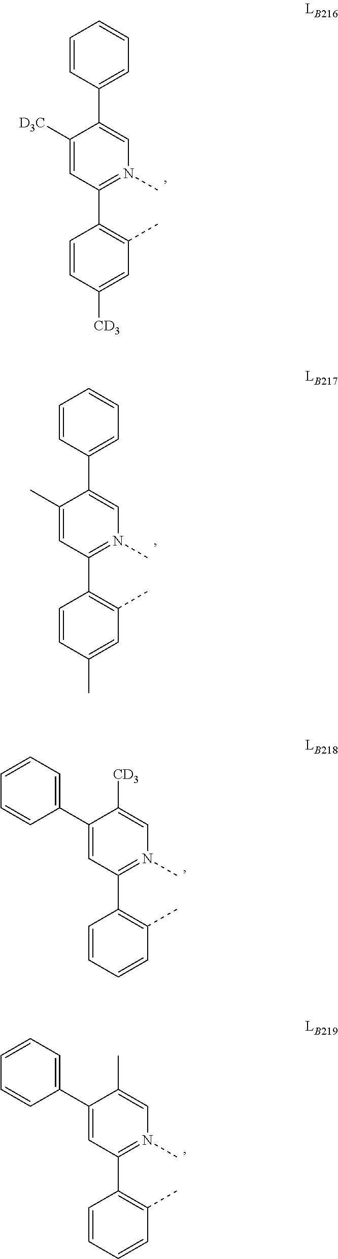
C1=CC(C)=CC(C)=C1C1=N(C)C=C(C2=CC=CC=C2)C(C)=C1.C1=CC([CD3])=CC(C)=C1C1=N(C)C=C(C2=CC=CC=C2)C([D3C])=C1.C1=CC=CC(C)=C1C1=N(C)C=C([CD3])C(C2=CC=CC=C2)=C1.C1=CC=CC(C)=C1C1=N(C)C=C(C)C(C2=CC=CC=C2)=C1
